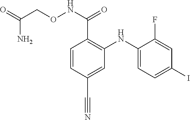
C1=CC(C#N)=CC(NC2=CC=C(I)C=C2F)=C1C(NOCC(=O)N)=O
